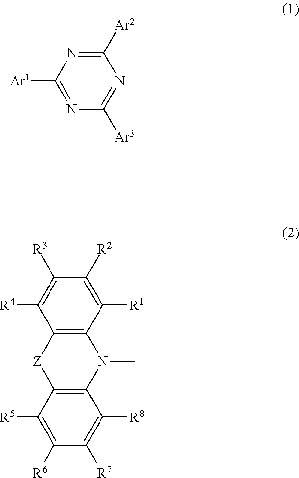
[Ar1]C1=NC([Ar3])=NC([Ar2])=N1.[R4]C1=C([R3])C([R2])=C([R1])C2=C1[Z]C1=C(N2C)C([R8])=C([R7])C([R6])=C1[R5]
